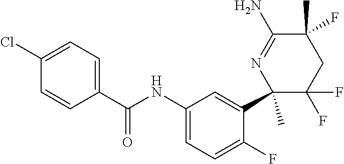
C1(C(NC2=CC=C(F)C(C3(C)C(F)(F)CC(C)(F)C(N)=N3)=C2)=O)=CC=C(Cl)C=C1
